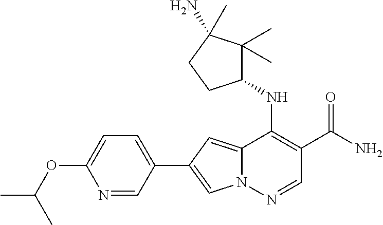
N12C(=CC(C3=CC=C(OC(C)C)N=C3)=C1)C(NC1C(C)(C)C(N)(C)CC1)=C(C(N)=O)C=N2
